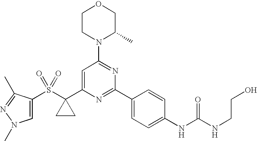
S(=O)(=O)(C1(C2=CC(N3C(C)COCC3)=NC(C3=CC=C(NC(NCCO)=O)C=C3)=N2)CC1)C1=CN(C)N=C1C
